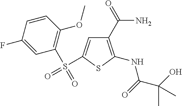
C1(C(N)=O)=C(NC(C(O)(C)C)=O)SC(S(=O)(C2=C(OC)C=CC(F)=C2)=O)=C1
